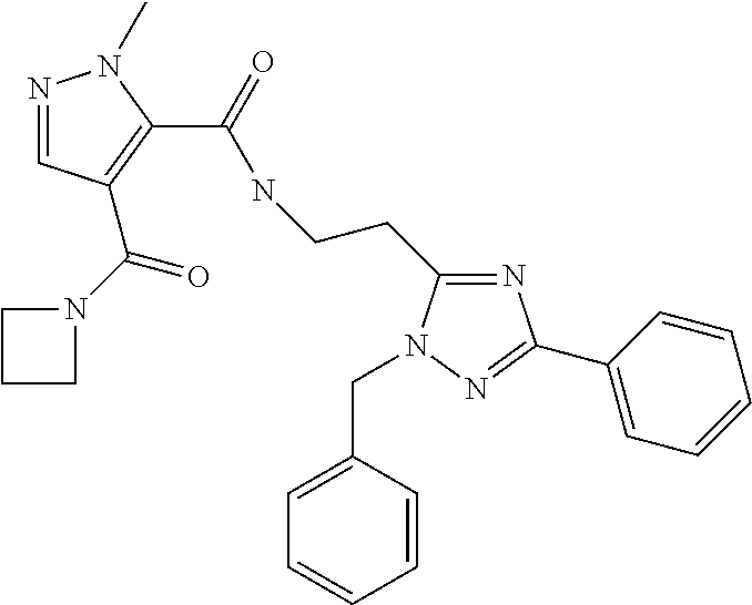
N1=CC(C(=O)N2CCC2)=C(C(=O)NCCC2=NC(C3=CC=CC=C3)=NN2CC2=CC=CC=C2)N1C
